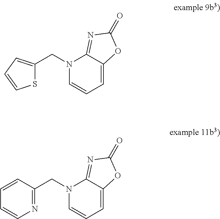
N1(CC2=CC=CS2)C=CC=C2C1=NC(=O)O2.N1(CC2=NC=CC=C2)C=CC=C2C1=NC(=O)O2
